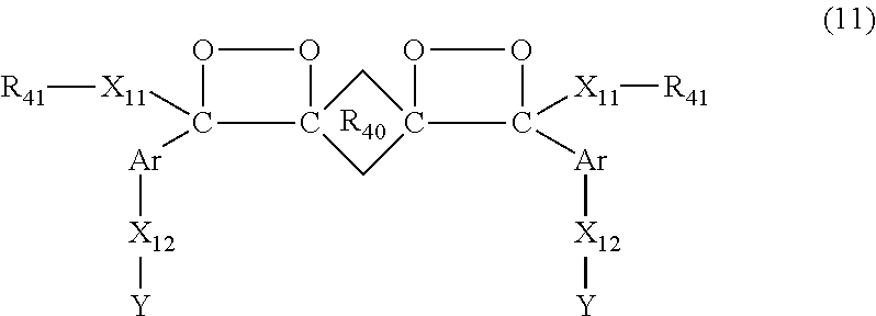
O1C([X11][R41])([Ar][X12][Y])C2(O1)CC1(C2)C([X11][R41])([Ar][X12][Y])OO1.[R40]
